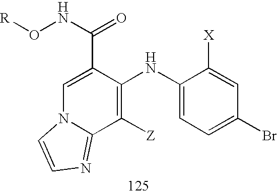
C1=C(C(=O)NO[R])C(NC2=CC=C(Br)C=C2[X])=C([Z])C2=NC=CN12
